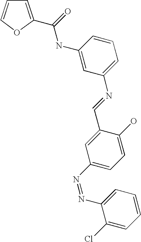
C1=C(C(NC2=CC(N=CC3=CC(N=NC4=CC=CC=C4Cl)=CC=C3O)=CC=C2)=O)OC=C1
